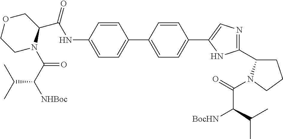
C(NC1=CC=C(C2=CC=C(C3=CN=C(C4CCCN4C(=O)C([BocHN])C(C)C)N3)C=C2)C=C1)(=O)C1COCCN1C(C([NHBoc])C(C)C)=O
